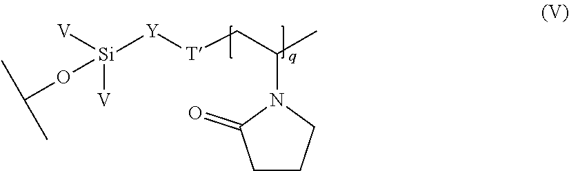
[Si]([Y][T]CC(C)N1C(=O)CCC1)([V])([V])OC(C)C
